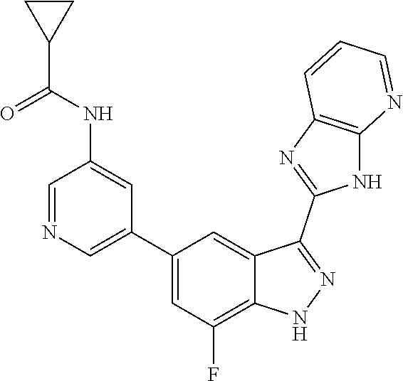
C1=NC=C(C2=CC(F)=C3C(=C2)C(C2=NC4=C(N2)N=CC=C4)=NN3)C=C1NC(C1CC1)=O
